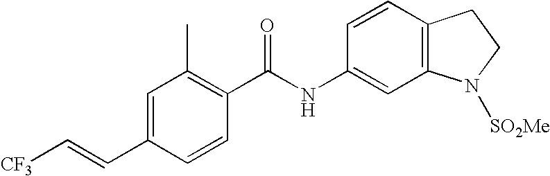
C1=C(C=C[CF3])C=CC(C(NC2=CC3=C(C=C2)CCN3[SO2Me])=O)=C1C
